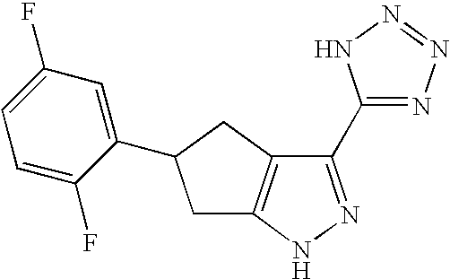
C1(C2=NN=NN2)=NNC2=C1CC(C1=CC(F)=CC=C1F)C2
